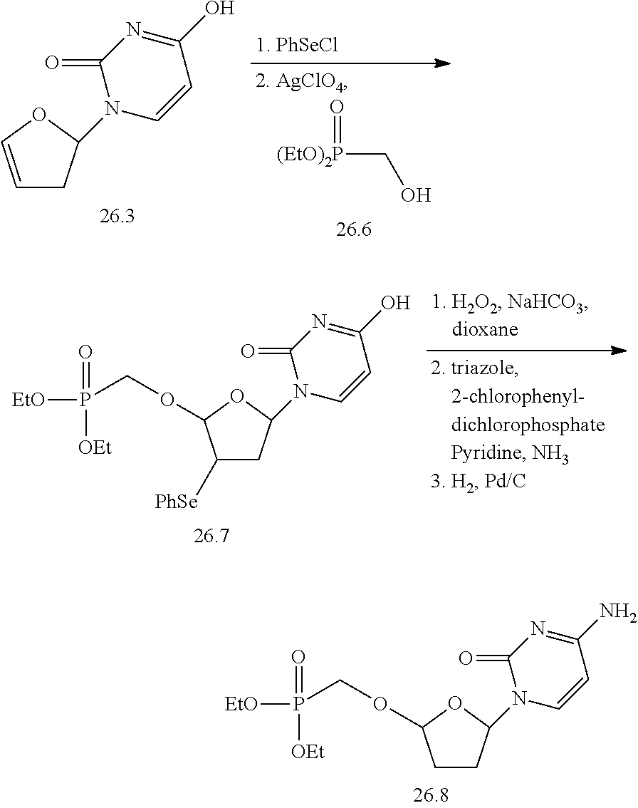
C1CC(N2C=CC(N)=NC2=O)OC1OCP([EtO])(=O)[OEt].C1=COC(N2C=CC(O)=NC2=O)C1.[(EtO)2P](CO)=O.C1([PhSe])CC(N2C=CC(O)=NC2=O)OC1OCP([EtO])(=O)[OEt]
